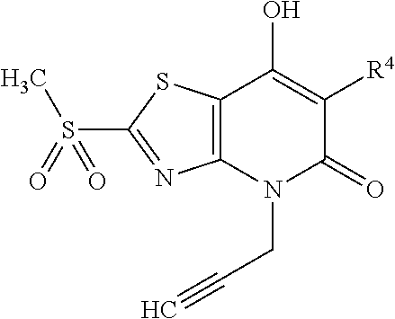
C12=C(N(CC#C)C(=O)C([R4])=C1O)N=C(S(C)(=O)=O)S2
